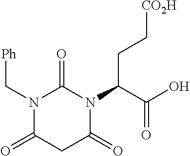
N1(C(CC[CO2H])C(O)=O)C(=O)N(C[Ph])C(=O)CC1=O
